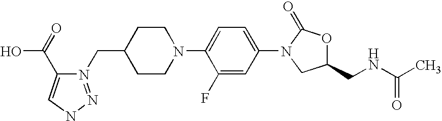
N1(CC2CCN(C3=CC=C(N4CC(CNC(C)=O)OC4=O)C=C3F)CC2)=NNC=C1C(=O)O
